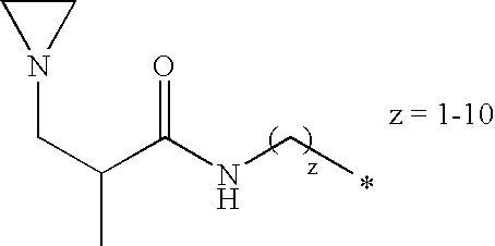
C1CN1CC(C)C(NCC)=O
